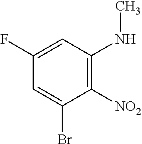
C1(F)=CC(NC)=C([NO2])C(Br)=C1
